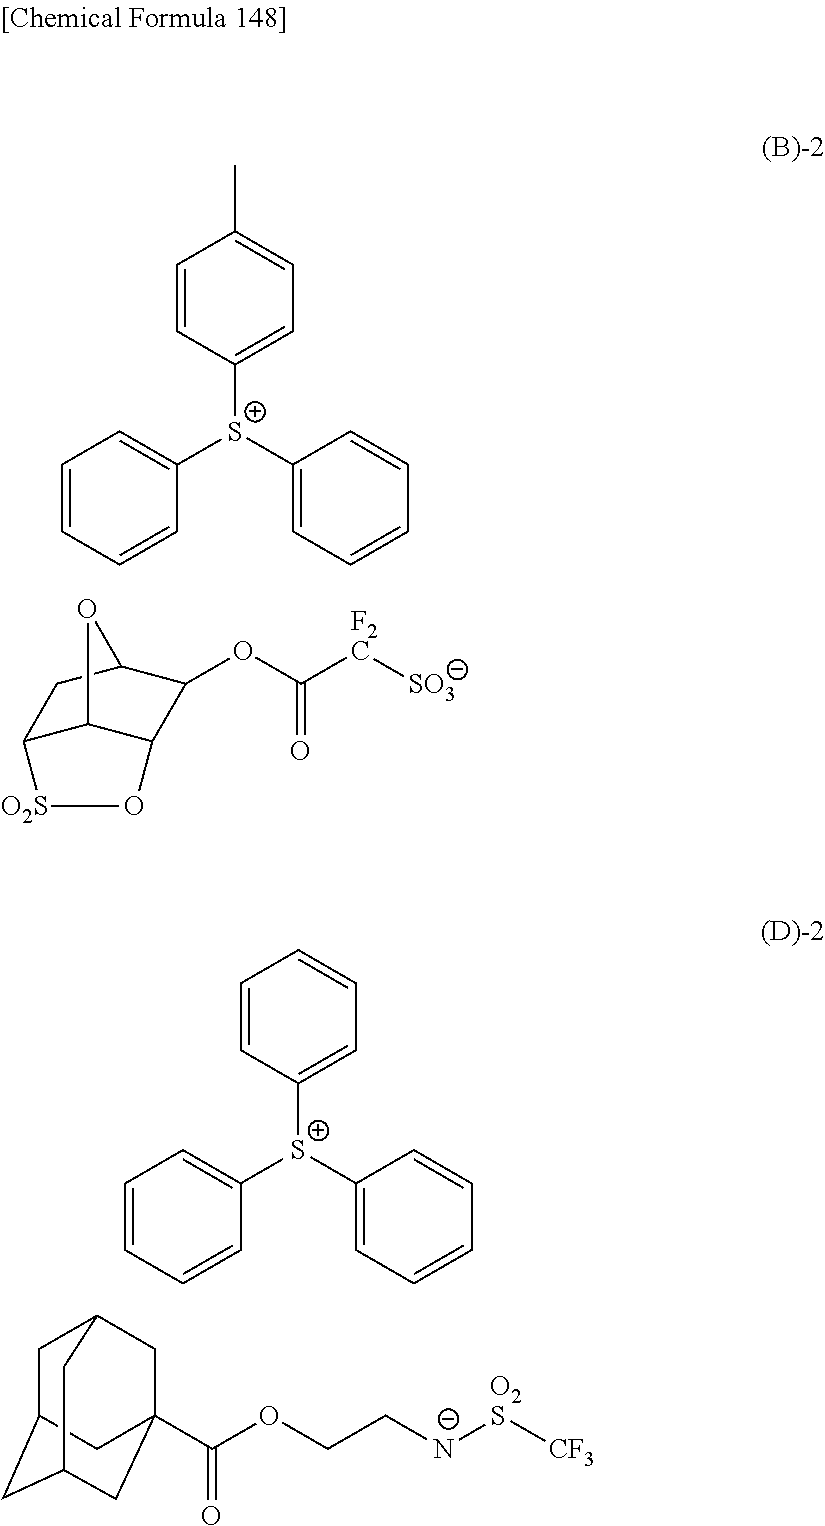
C1=CC([S+](C2=CC=CC=C2)C2=CC=CC=C2)=CC=C1C.C12C3C(C(OC([F2C][SO3])=O)C(C1)O3)O[O2S]2.C1=CC([S+](C2=CC=CC=C2)C2=CC=CC=C2)=CC=C1.C(OCC[N-][O2S][CF3])(=O)C12CC3CC(CC(C1)C3)C2
